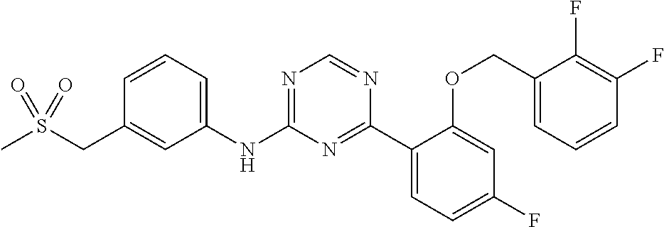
C1(NC2=NC=NC(C3=CC=C(F)C=C3OCC3=CC=CC(F)=C3F)=N2)=CC=CC(CS(C)(=O)=O)=C1
